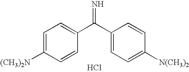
C1(C(C2=CC=C([N(CH3)2])C=C2)=N)=CC=C([(CH3)2N])C=C1.Cl
